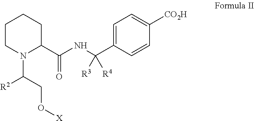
C1CN(C(CO[X])[R2])C(C(NC(C2=CC=C([CO2H])C=C2)([R3])[R4])=O)CC1
